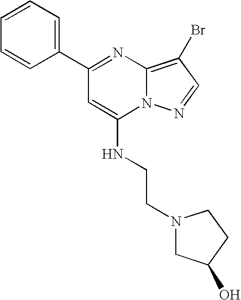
C1(C2=CC=CC=C2)=NC2=C(Br)C=NN2C(NCCN2CC(O)CC2)=C1
